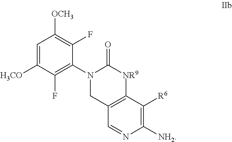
C1=C([H3CO])C(F)=C(N2CC3=C([NR9]C2=O)C([R6])=C([NH2])N=C3)C(F)=C1[OCH3]
